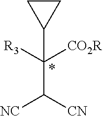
[NC]C([CN])C([R3])([CO2R])C1CC1
